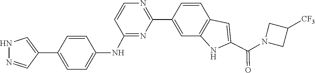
C1=CC2=C(C=C1C1=NC=CC(NC3=CC=C(C4=CNN=C4)C=C3)=N1)NC(C(N1CC([CF3])C1)=O)=C2
